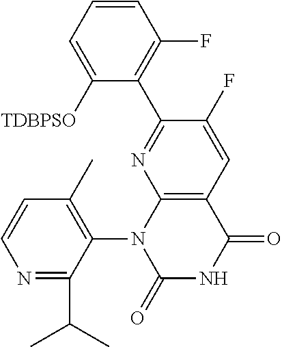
C1=CC(C)=C(N2C(=O)NC(=O)C3=C2N=C(C2=C(F)C=CC=C2[TDBPSO])C(F)=C3)C(C(C)C)=N1
